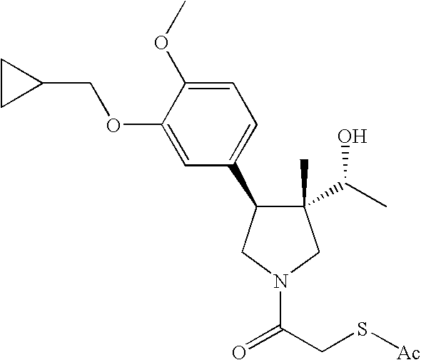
C1(C)(C(C)O)C(C2=CC=C(OC)C(OCC3CC3)=C2)CN(C(CS[Ac])=O)C1
